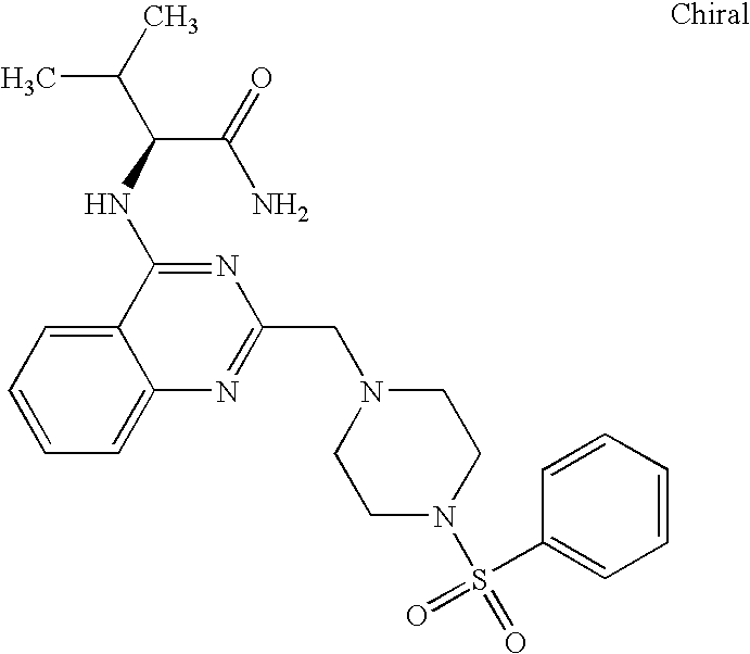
C1=CC=C2C(=C1)C(NC(C(=O)N)C(C)C)=NC(CN1CCN(S(=O)(C3=CC=CC=C3)=O)CC1)=N2
